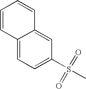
C1=C2C(=CC=C1S(C)(=O)=O)C=CC=C2
